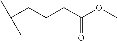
C(CCCC(OC)=O)(C)C
